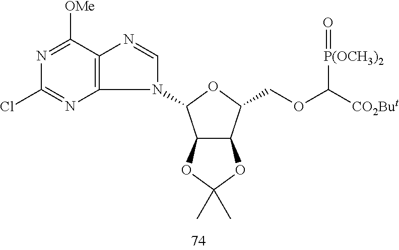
C12=C(N=C(Cl)N=C1[OMe])N(C1C3C(C(COC([CO2But])[P(OCH3)2]=O)O1)OC(C)(C)O3)C=N2
